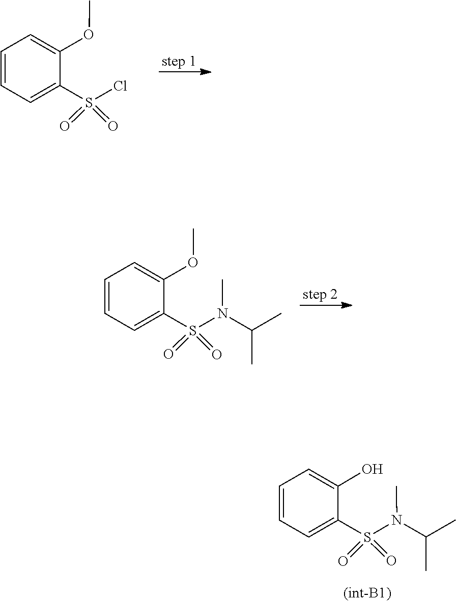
N(C)(C(C)C)S(=O)(=O)C1=CC=CC=C1O.S(=O)(=O)(C1=CC=CC=C1OC)Cl.N(C)(C(C)C)S(=O)(=O)C1=CC=CC=C1OC
